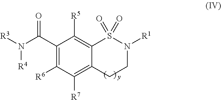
C1(C(N([R4])[R3])=O)=C([R6])C([R7])=C2C(=C1[R5])S(=O)(=O)N([R1])CC2.[y]
